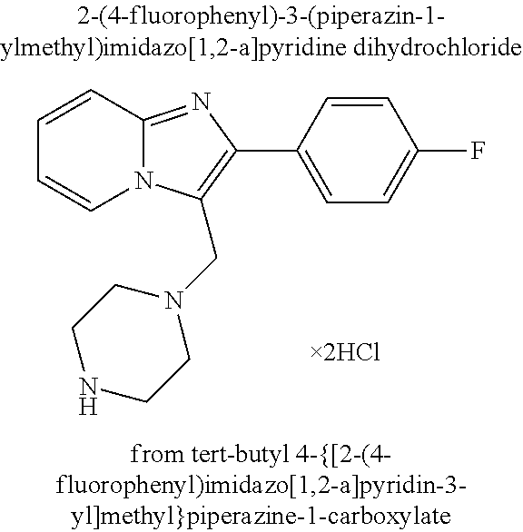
C1=CC2=NC(C3=CC=C(F)C=C3)=C(CN3CCNCC3)N2C=C1.[2HCl]
